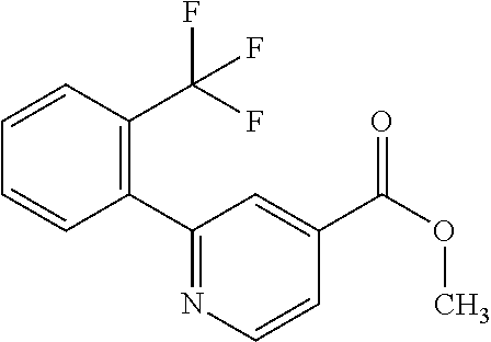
C1(C2=NC=CC(C(OC)=O)=C2)=C(C(F)(F)F)C=CC=C1
